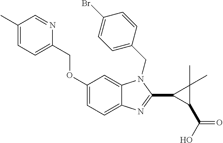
C1(C)=CC=C(COC2=CC=C3C(=C2)N(CC2=CC=C(Br)C=C2)C(C2C(C(O)=O)C2(C)C)=N3)N=C1
